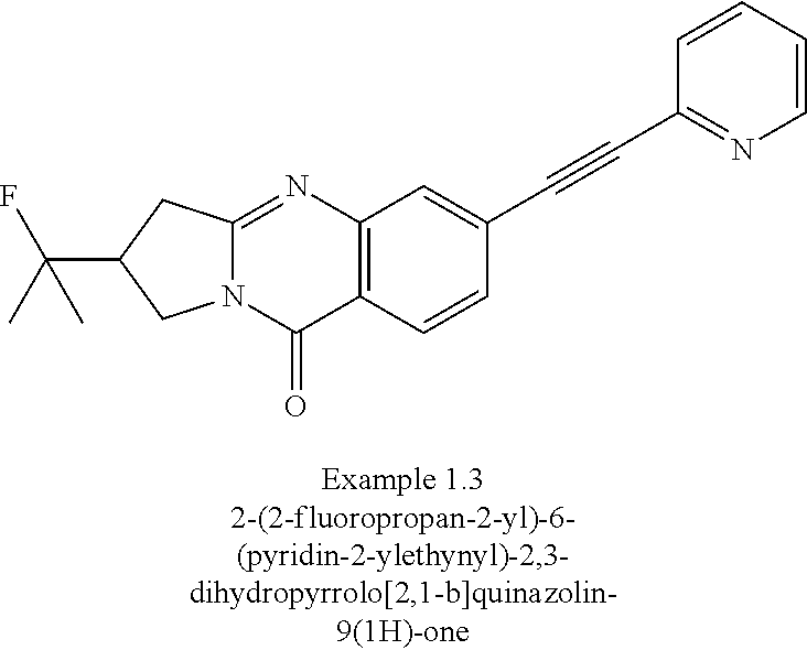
N12C(=NC3=C(C1=O)C=CC(C#CC1=NC=CC=C1)=C3)CC(C(C)(F)C)C2
